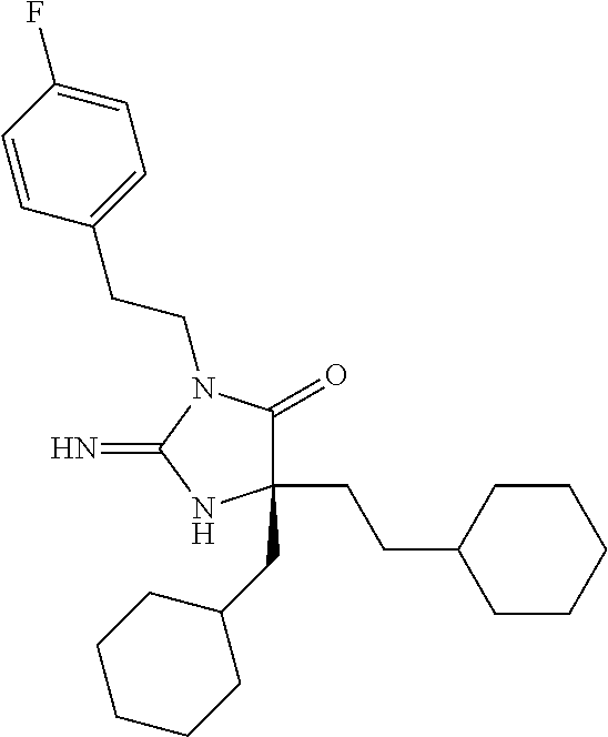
C1(CCC2CCCCC2)(CC2CCCCC2)C(=O)N(CCC2=CC=C(F)C=C2)C(=N)N1
